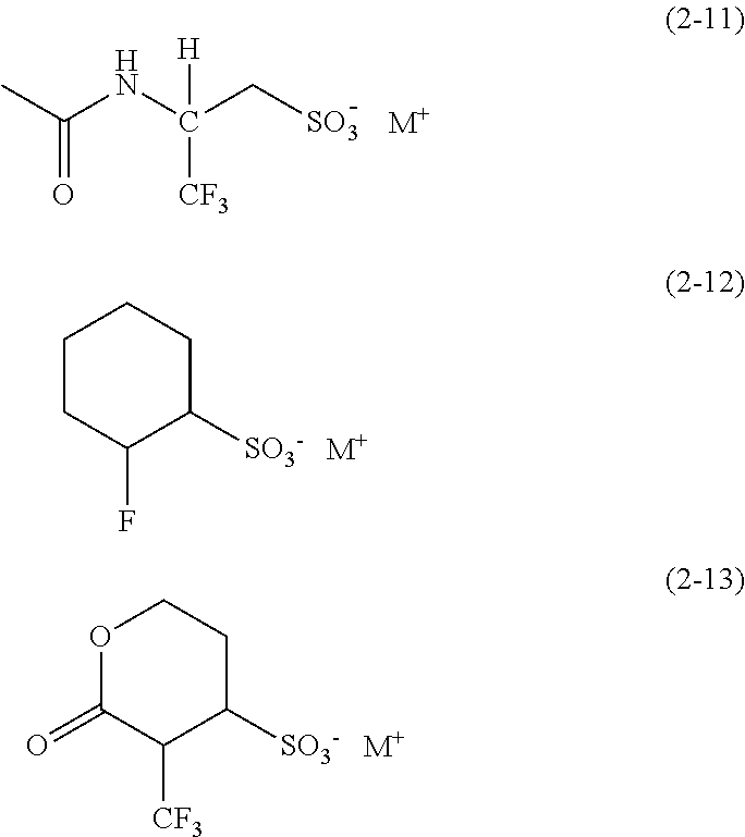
C(NC(C[SO3])([CF3])[H])(C)=O.[M+].C1CC(F)C([SO3-])CC1.[M+].O1C(=O)C([CF3])C([SO3-])CC1.[M+]
